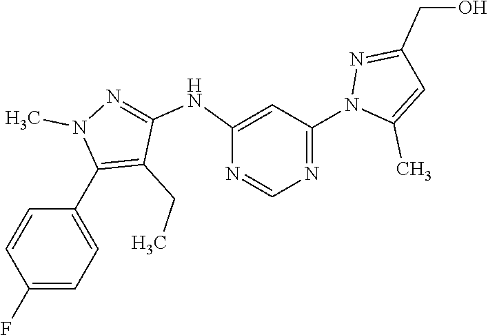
FC1=CC=C(C2=C(CC)C(NC3=CC(N4C(C)=CC(CO)=N4)=NC=N3)=NN2C)C=C1
